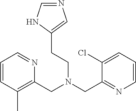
C(N(CC1=NC=CC=C1Cl)CCC1=CN=CN1)C1=C(C)C=CC=N1
